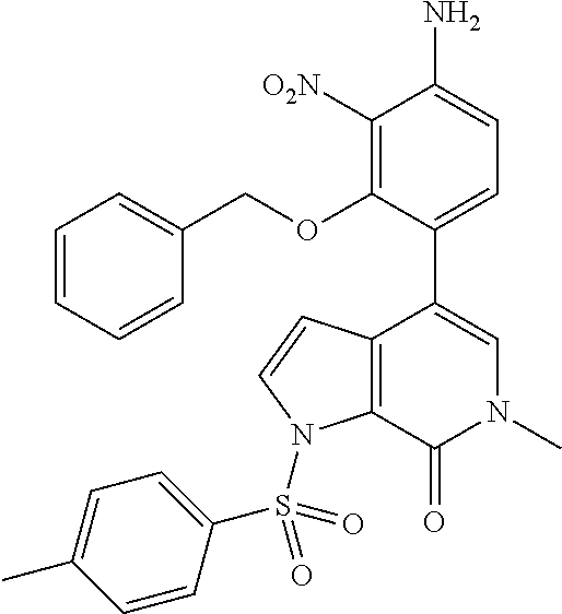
C12=C(C(=O)N(C)C=C1C1=CC=C(N)C([O2N])=C1OCC1=CC=CC=C1)N(S(C1=CC=C(C)C=C1)(=O)=O)C=C2
